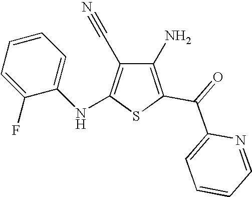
C1(N)=C(C(=O)C2=CC=CC=N2)SC(NC2=CC=CC=C2F)=C1C#N
